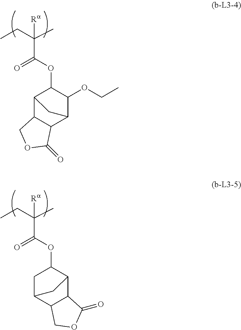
O(C(=O)C([Ra])(CC)C)C1C2C3C(C(C1OCC)C2)C(=O)OC3.O(C(=O)C([Ra])(CC)C)C1CC2C3C(C1C2)C(=O)OC3
